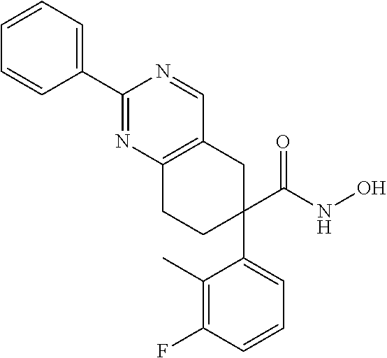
C1(C)=C(F)C=CC=C1C1(C(NO)=O)CCC2=C(C1)C=NC(C1=CC=CC=C1)=N2
